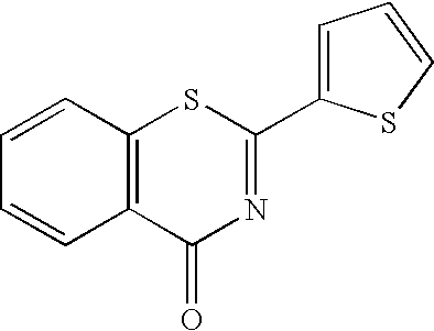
C1=CC=CC2=C1C(=O)N=C(C1=CC=CS1)S2
